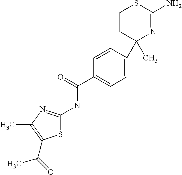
C1(C)(C2=CC=C(C(NC3=NC(C)=C(C(C)=O)S3)=O)C=C2)N=C(N)SCC1
